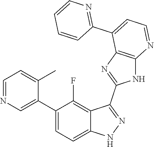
C1=NC=C(C2=CC=C3C(=C2F)C(C2=NC4=C(N2)N=CC=C4C2=NC=CC=C2)=NN3)C(C)=C1
